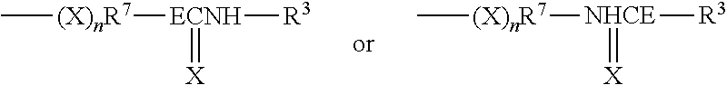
[NHCE]([R3])(=[X])[(X)nR7]C.[ECNH]([R3])(=[X])[(X)nR7]C
